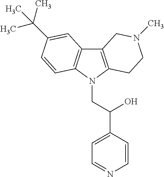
C12=C(N(CC(C3=CC=NC=C3)O)C3=C1C=C(C(C)(C)C)C=C3)CCN(C)C2
